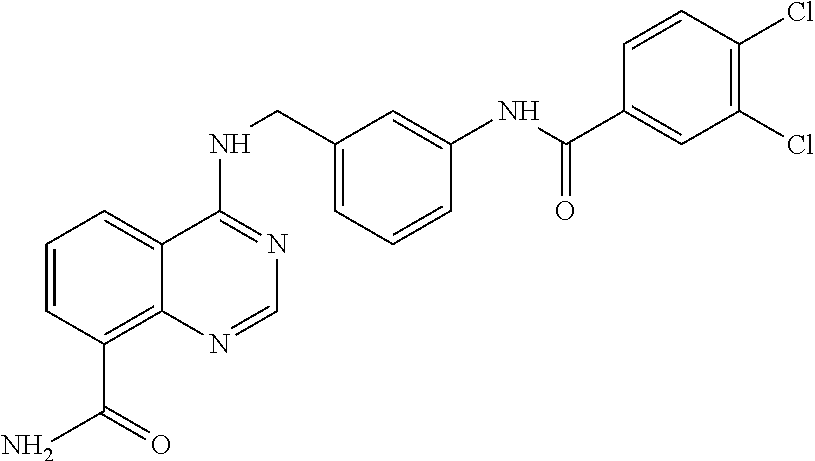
C1=CC(C(=O)N)=C2C(=C1)C(NCC1=CC=CC(NC(=O)C3=CC(Cl)=C(Cl)C=C3)=C1)=NC=N2
